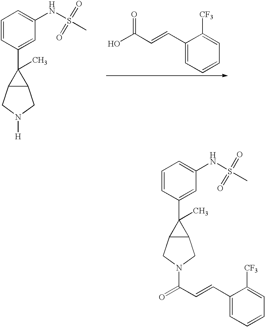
OC(C=CC1=CC=CC=C1[CF3])=O.C1=CC(C2(C)C3C2CN([H])C3)=CC(NS(=O)(C)=O)=C1.C1=CC(C2(C)C3C2CN(C(=O)C=CC2=CC=CC=C2[CF3])C3)=CC(NS(=O)(C)=O)=C1
